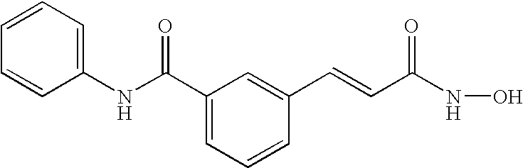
C1(C(NC2=CC=CC=C2)=O)=CC=CC(C=CC(NO)=O)=C1
